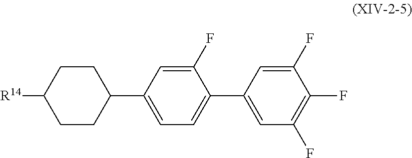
C1(F)=CC(C2CCC([R14])CC2)=CC=C1C1=CC(F)=C(F)C(F)=C1
